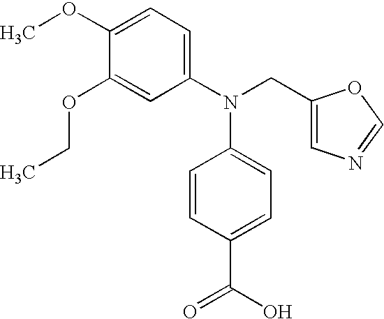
C1(OC)=CC=C(N(CC2=CN=CO2)C2=CC=C(C(O)=O)C=C2)C=C1OCC
